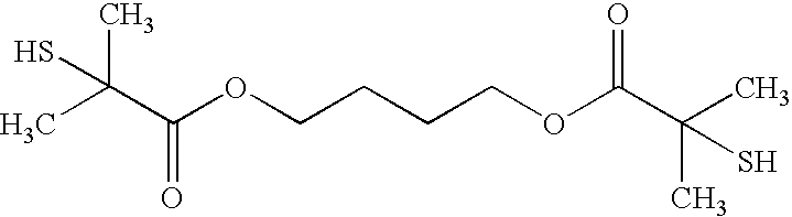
CC(C)(S)C(OCCCCOC(C(C)(C)S)=O)=O
